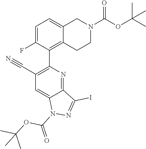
C1=C(F)C(C2=C(C#N)C=C3C(=N2)C(I)=NN3C(=O)OC(C)(C)C)=C2C(=C1)CN(C(OC(C)(C)C)=O)CC2
